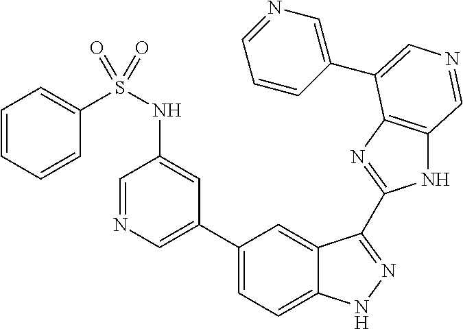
C1(C2=CN=CC(NS(C3=CC=CC=C3)(=O)=O)=C2)=CC=C2C(=C1)C(C1=NC3=C(N1)C=NC=C3C1=CN=CC=C1)=NN2
